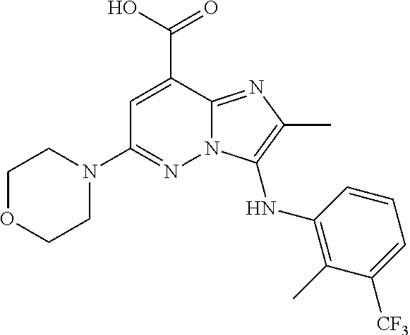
C(C1=CC(N2CCOCC2)=NN2C1=NC(C)=C2NC1=C(C)C([CF3])=CC=C1)(O)=O
